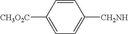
C1=CC([CH3O2C])=CC=C1[CH2NH]
